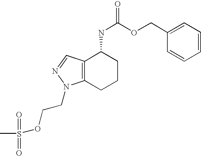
C12=C(CCCC1NC(OCC1=CC=CC=C1)=O)N(CCOS(C)(=O)=O)N=C2
